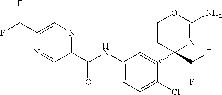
C1(C(NC2=CC=C(Cl)C(C3(C(F)F)N=C(N)OCC3)=C2)=O)=NC=C(C(F)F)N=C1
